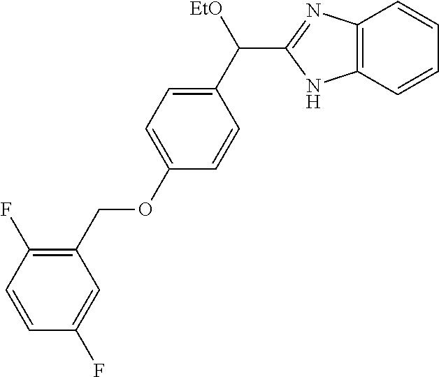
C1(C([EtO])C2=NC3=C(N2)C=CC=C3)=CC=C(OCC2=C(F)C=CC(F)=C2)C=C1
